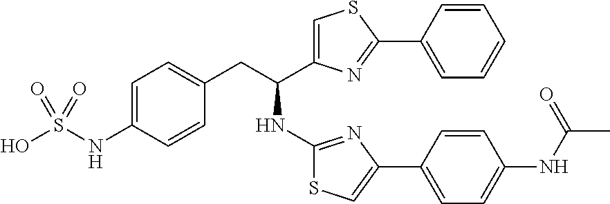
C1=C(NS(O)(=O)=O)C=CC(CC(C2=CSC(C3=CC=CC=C3)=N2)NC2=NC(C3=CC=C(NC(C)=O)C=C3)=CS2)=C1
